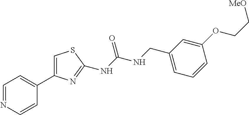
C1=NC=CC(C2=CSC(NC(NCC3=CC=CC(OCC[MeO])=C3)=O)=N2)=C1
